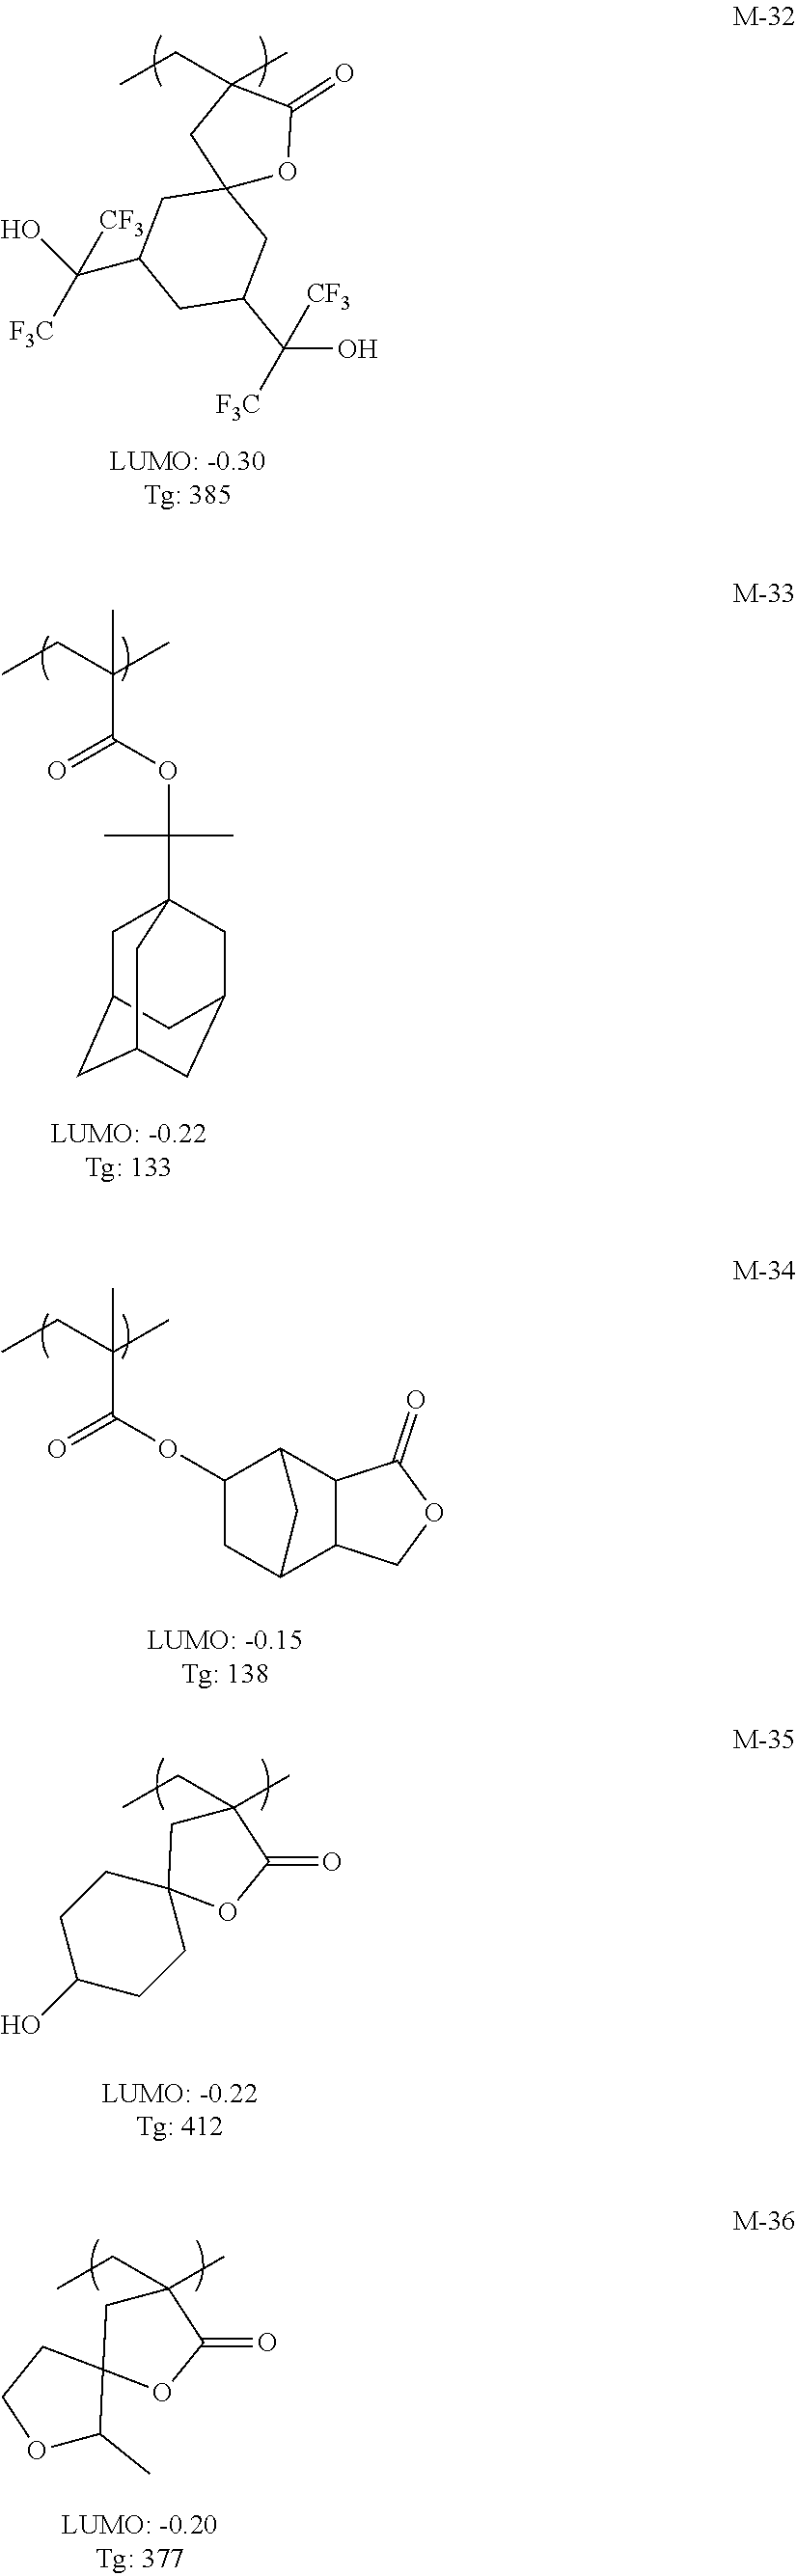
C12(OC(=O)C(CC)(C)C1)CC(C(O)([CF3])[F3C])CC(C(O)([CF3])[F3C])C2.C1(CC)(C)CC2(OC1=O)CCC(O)CC2.C1(CC)(C)CC2(OC1=O)CCOC2C.CCC(C)(C)C(OC(C)(C)C12CC3CC(CC(C1)C3)C2)=O.CCC(C)(C)C(OC1CC2C3C(C1C2)C(=O)OC3)=O
